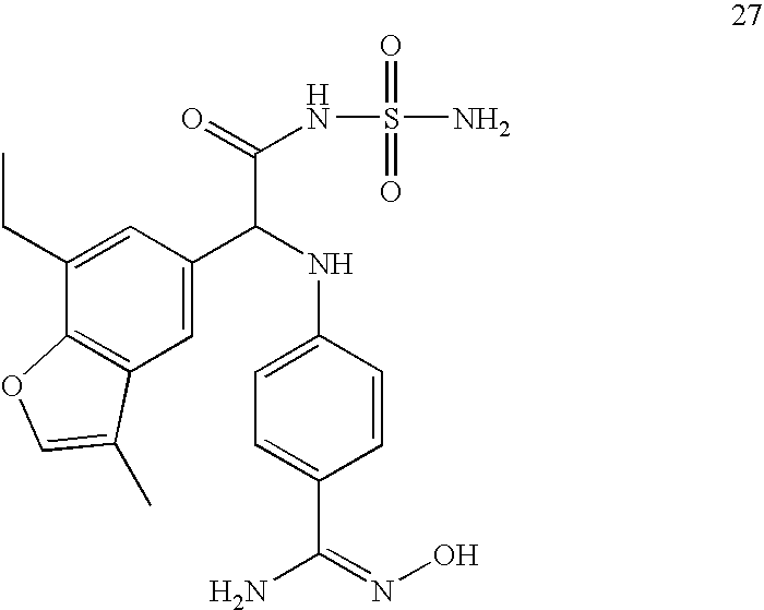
C12=C(C=C(C(NC3=CC=C(C(=NO)N)C=C3)C(=O)NS(=O)(=O)N)C=C1CC)C(C)=CO2
